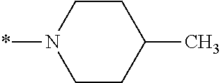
C1CC(C)CCN1*
